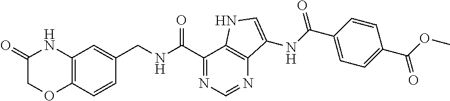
C12=C(C=CC(CNC(C3=NC=NC4=C3NC=C4NC(C3=CC=C(C(OC)=O)C=C3)=O)=O)=C1)OCC(=O)N2
